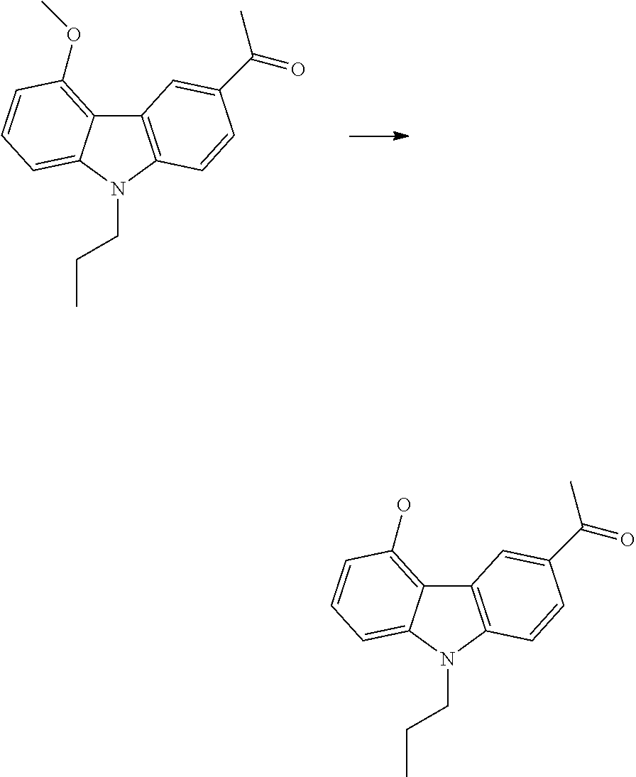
C12=C(C=CC(C(C)=O)=C1)N(CCC)C1=CC=CC(OC)=C21.C12=C(N(CCC)C3=CC=CC(O)=C13)C=CC(C(C)=O)=C2
